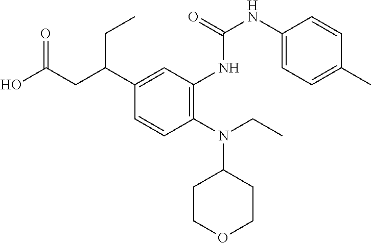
C1(N(C2CCOCC2)CC)=C(NC(NC2=CC=C(C)C=C2)=O)C=C(C(CC(O)=O)CC)C=C1
